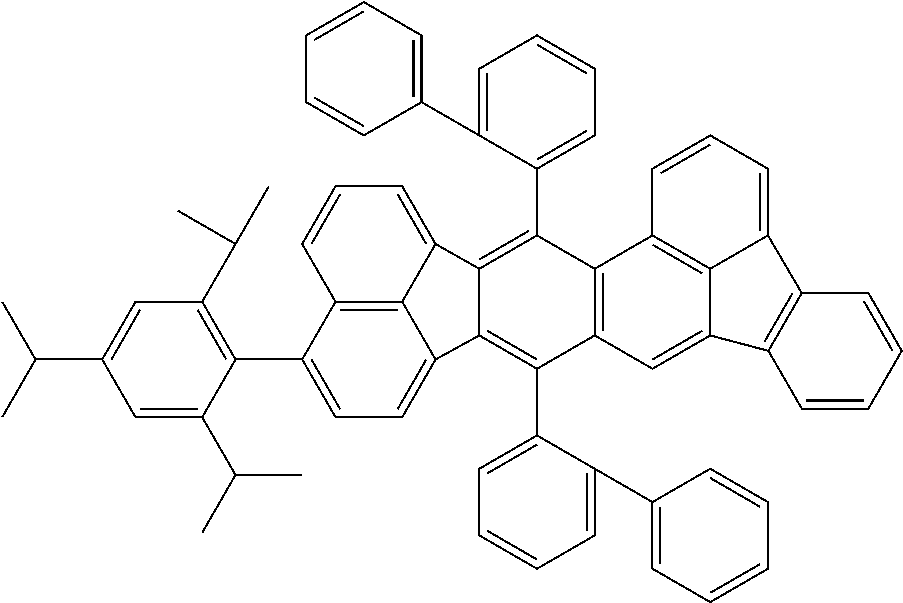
C1(C2=C(C(C)C)C=C(C(C)C)C=C2C(C)C)=CC=C2C3=C1C=CC=C3C1=C(C3=CC=CC=C3C3=CC=CC=C3)C3=C(C(C4=CC=CC=C4C4=CC=CC=C4)=C21)C=C1C2=C3C=CC=C2C2=C1C=CC=C2
